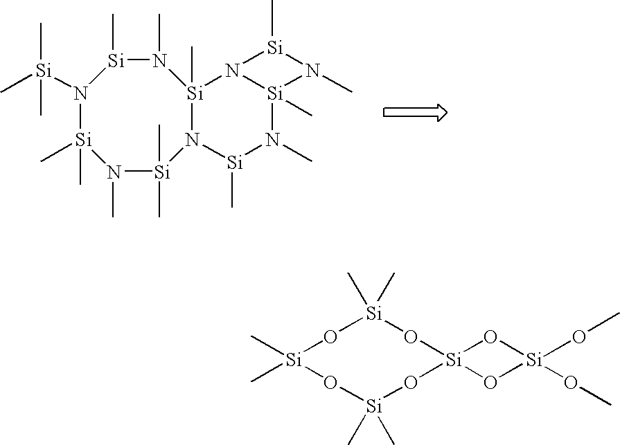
N1(C)[Si](C)(C)N2[Si](C)(N(C)[Si](C)N([Si](C)(C)C)[Si]1(C)C)N1[Si](C)(N(C)[Si]2C)N(C)[Si]1C.C[Si]1(C)O[Si](C)(C)O[Si]2(O[Si](C)(C)O1)O[Si](OC)(OC)O2
